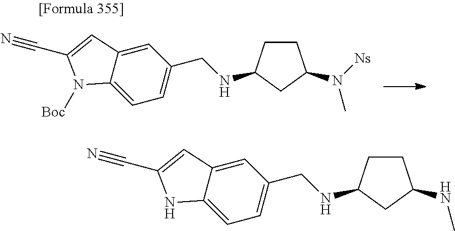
C1=C2C(=CC=C1CNC1CCC(N([Ns])C)C1)N([Boc])C(C#N)=C2.C1=C2C(=CC=C1CNC1CCC(NC)C1)NC(C#N)=C2
